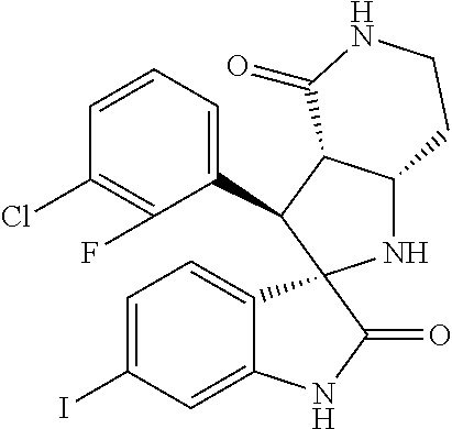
C1(C2C3C(NC24C2=CC=C(I)C=C2NC4=O)CCNC3=O)=CC=CC(Cl)=C1F
